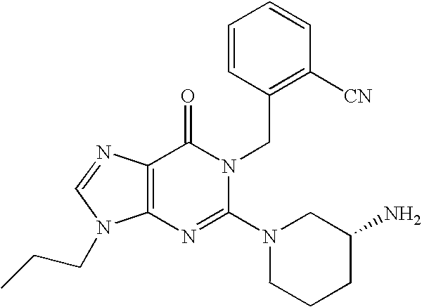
C12=C(C(=O)N(CC3=C([CN])C=CC=C3)C(N3CCCC(N)C3)=N1)N=CN2CCC
